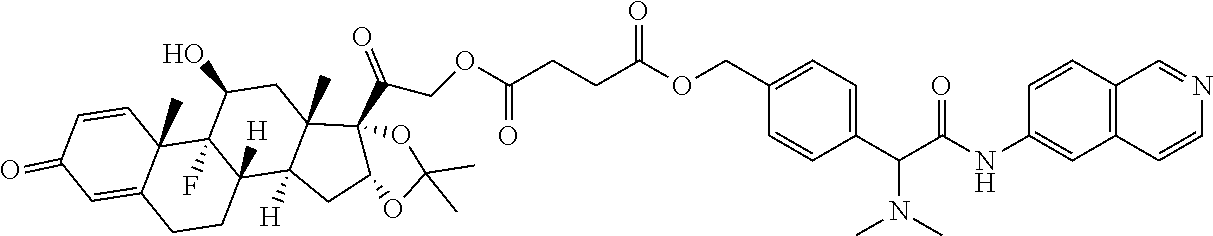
C1=CC2(C)C(=CC1=O)CCC1([H])C2(F)C(O)CC2(C)C1([H])CC1C2(C(COC(CCC(OCC2=CC=C(C(C(NC3=CC4=C(C=C3)C=NC=C4)=O)N(C)C)C=C2)=O)=O)=O)OC(C)(C)O1
